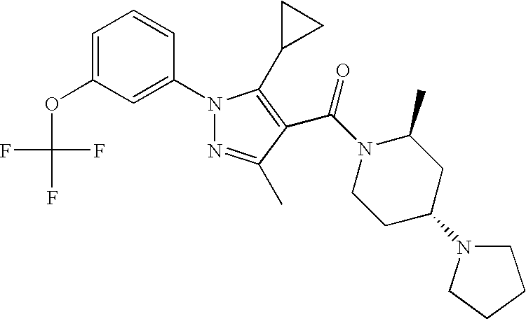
C1=C(OC(F)(F)F)C=C(N2N=C(C)C(C(N3C(C)CC(N4CCCC4)CC3)=O)=C2C2CC2)C=C1
